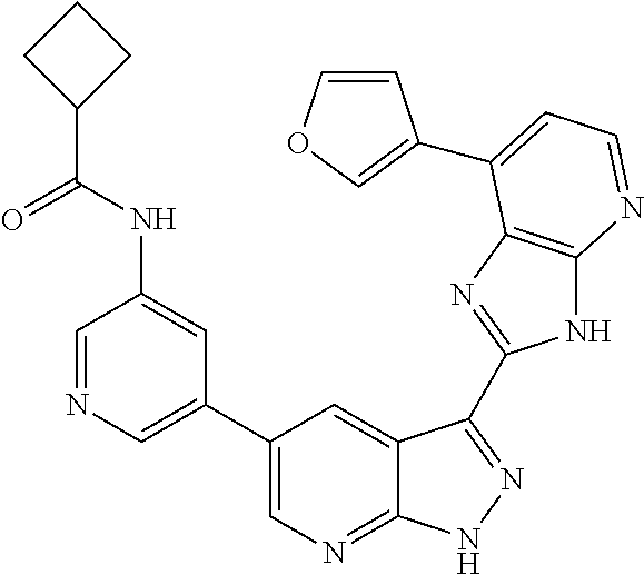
C1=NC=C(C2=CN=C3C(=C2)C(C2=NC4=C(N2)N=CC=C4C2=COC=C2)=NN3)C=C1NC(C1CCC1)=O
